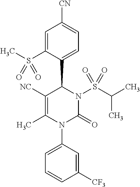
C1=C(S(C)(=O)=O)C(C2C([NC])=C(C)N(C3=CC=CC([CF3])=C3)C(=O)N2S(C(C)C)(=O)=O)=CC=C1[CN]
